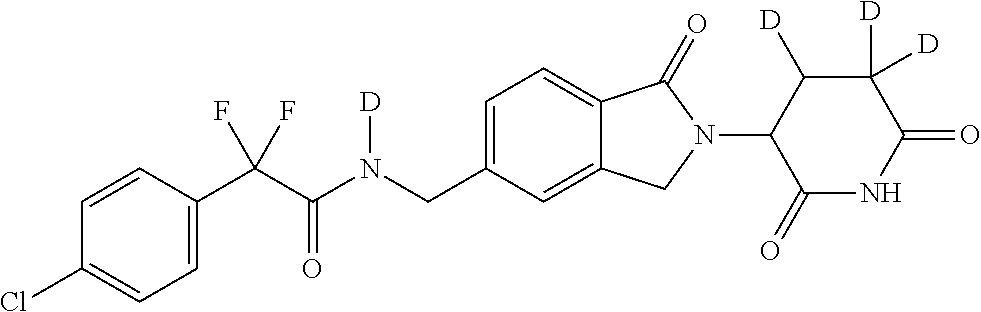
C1=CC(C(C(N(CC2=CC=C3C(=C2)CN(C2C(=O)NC(=O)C([D])([D])C2[D])C3=O)[D])=O)(F)F)=CC=C1Cl
